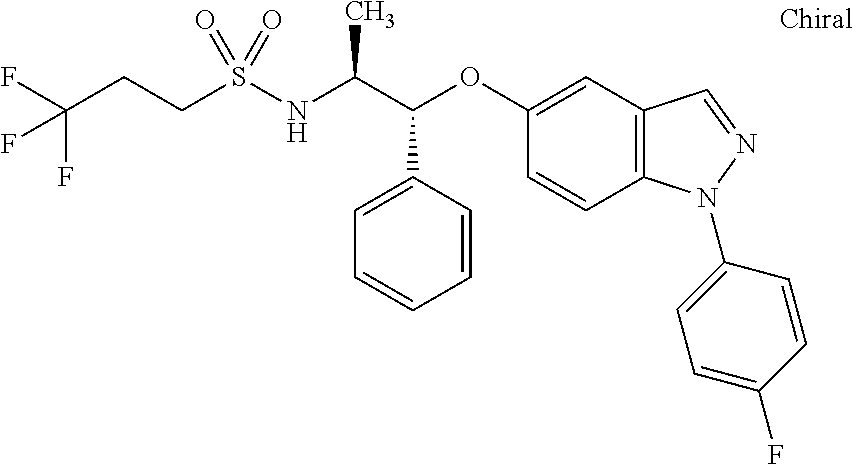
C1=CC=CC(C(C(NS(=O)(=O)CCC(F)(F)F)C)OC2=CC3=C(N(C4=CC=C(F)C=C4)N=C3)C=C2)=C1
